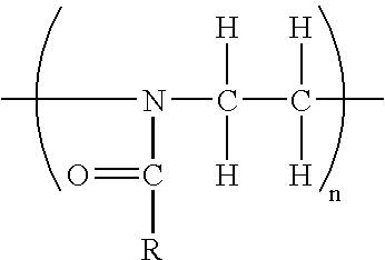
CN(C(=O)[R])C([H])([H])C([H])([H])C
